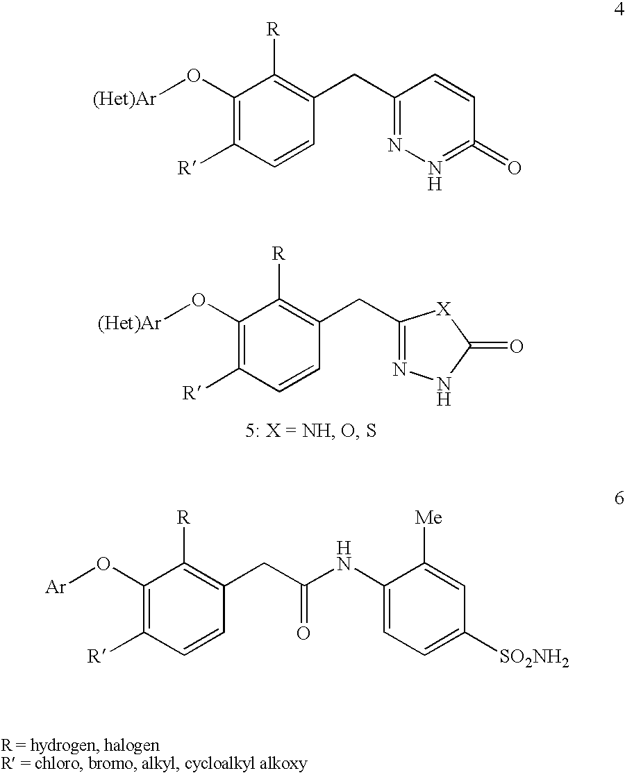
C1(CC2=C([R])C(O[(Het)Ar])=C([R])C=C2)=NNC(=O)[X]1.C1(CC2=C([R])C(O[(Het)Ar])=C([R])C=C2)=NN=C(=O)C=C1.C(=O)(NC1=CC=C([SO2NH2])C=C1[Me])CC1=C([R])C(O[Ar])=C([R])C=C1
